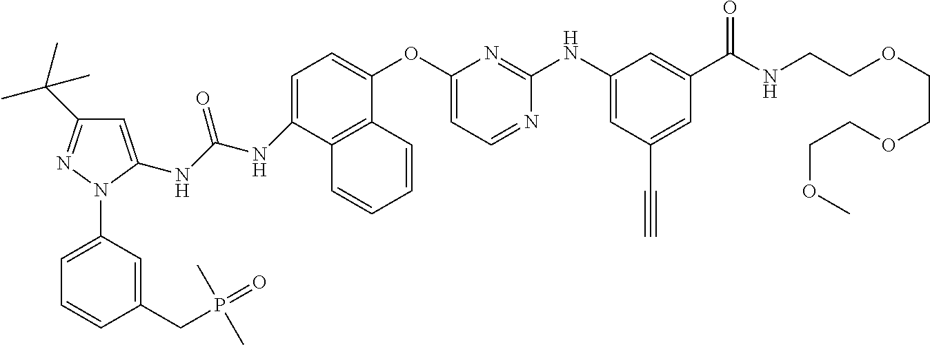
C1=C(NC(NC2=CC=C(OC3=CC=NC(NC4=CC(C#C)=CC(C(NCCOCCOCCOC)=O)=C4)=N3)C3=C2C=CC=C3)=O)N(C2=CC=CC(CP(=O)(C)C)=C2)N=C1C(C)(C)C
